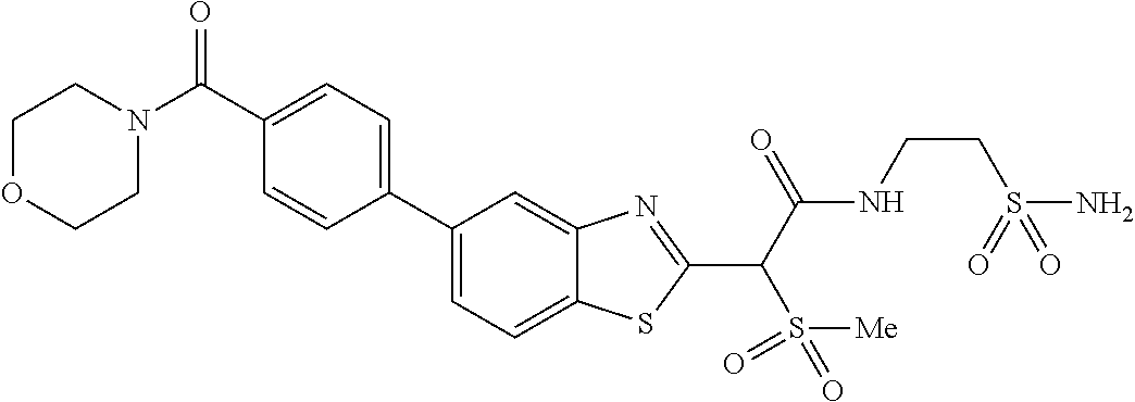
C1=C(C2=CC=C(C(N3CCOCC3)=O)C=C2)C=C2C(=C1)SC(C(C(NCCS(N)(=O)=O)=O)S(=O)([Me])=O)=N2
